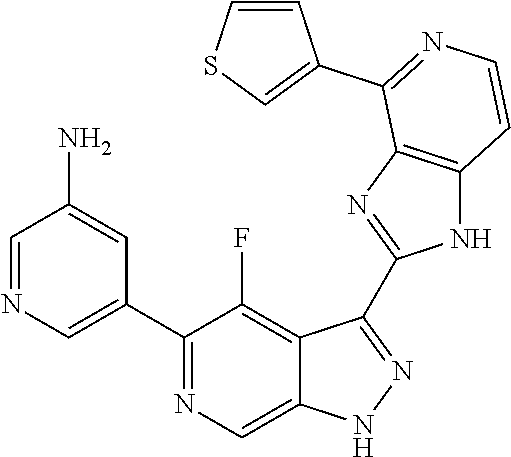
C1=NC=C(C2=NC=C3C(=C2F)C(C2=NC4=C(N2)C=CN=C4C2=CSC=C2)=NN3)C=C1N
